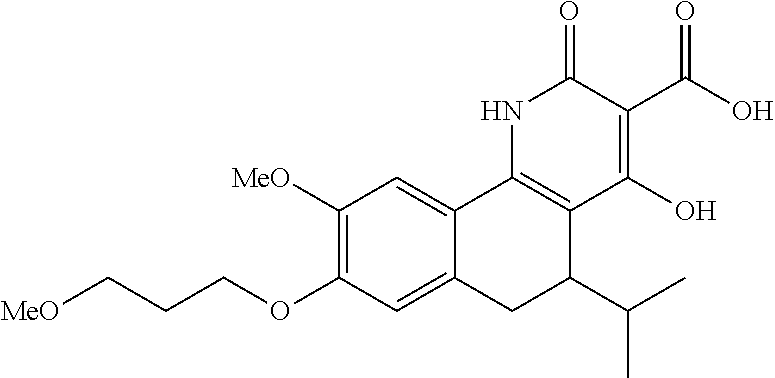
[MeO]CCCOC1=C([MeO])C=C2C(=C1)CC(C(C)C)C1=C2NC(=O)C(C(=O)O)=C1O
